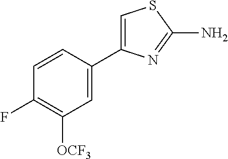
C1=CC(C2=CSC(N)=N2)=CC([OCF3])=C1F
